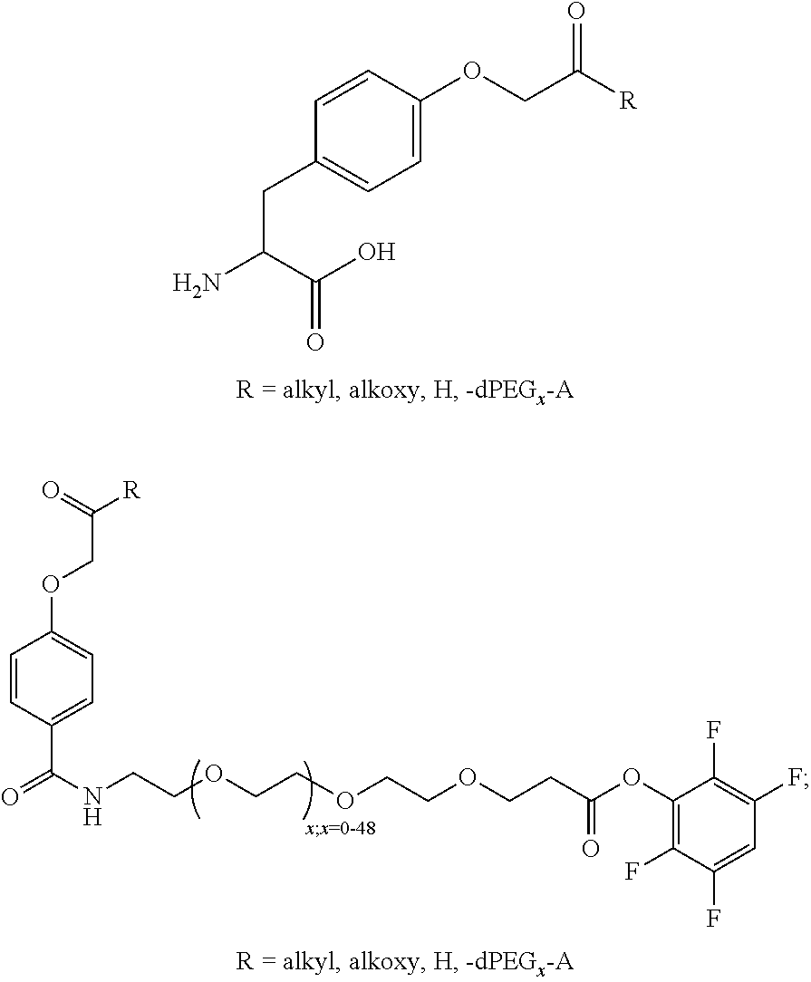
C1=CC(CC(C(=O)O)N)=CC=C1OCC(=O)[R].N(CCOCCOCCOCCC(=O)OC1=C(F)C(F)=CC(F)=C1F)C(C1=CC=C(OCC(=O)[R])C=C1)=O
